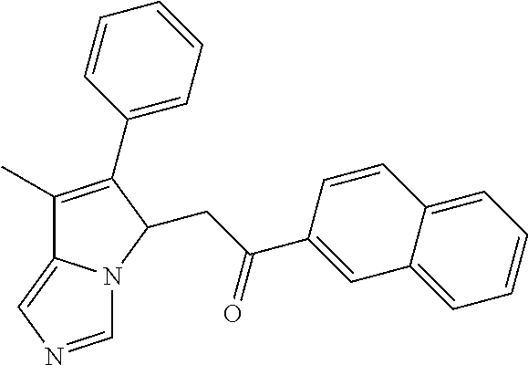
C1=CC2=CC=CC=C2C=C1C(CC1N2C(=CN=C2)C(C)=C1C1=CC=CC=C1)=O
